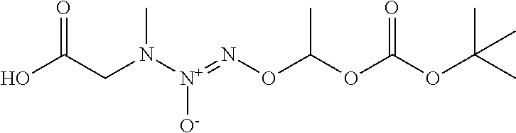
OC(CN([N+](=NOC(OC(OC(C)(C)C)=O)C)[O-])C)=O
